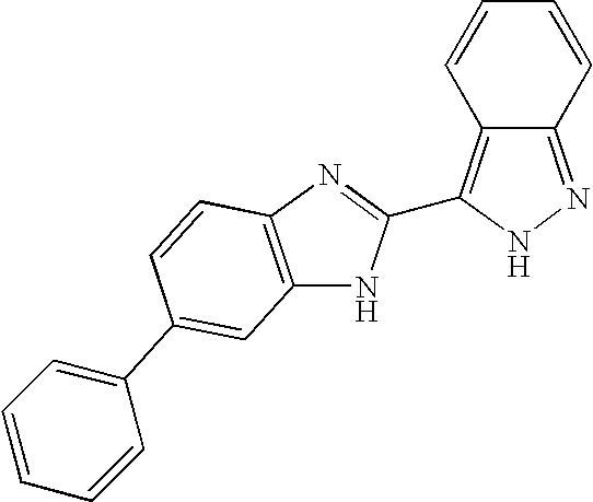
C12=NNC(C3=NC4=C(N3)C=C(C3=CC=CC=C3)C=C4)=C1C=CC=C2
